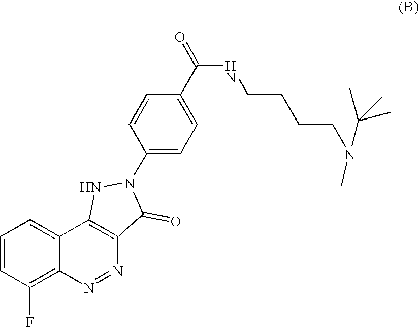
C1=CC(F)=C2C(=C1)C1=C(N=N2)C(=O)N(C2=CC=C(C(=O)NCCCCN(C)C(C)(C)C)C=C2)N1
